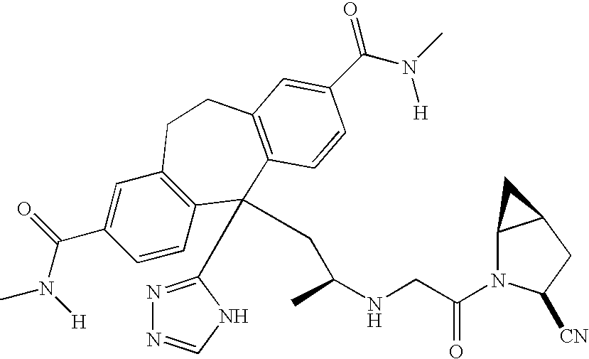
CN(C(C1=CC2=C(C=C1)C(C1=NN=CN1)(CC(NCC(N1C3C(CC1[CN])C3)=O)C)C1=C(CC2)C=C(C(N(C)[H])=O)C=C1)=O)[H]
